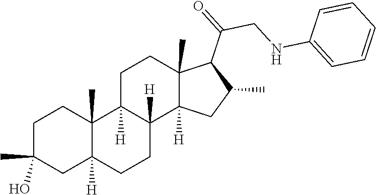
C1C(C)(O)CC2([H])C(C)(C1)C1([H])C([H])(CC2)C2([H])C(C)(CC1)C(C(CNC1=CC=CC=C1)=O)C(C)C2
